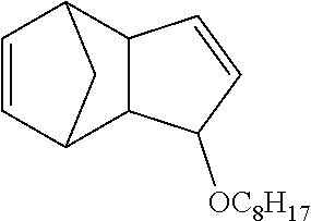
C12C3C([OC8H17])C=CC3C(C=C1)C2
